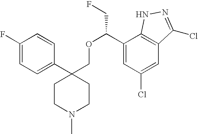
C1(C2(COC(C3=CC(Cl)=CC4=C3NN=C4Cl)CF)CCN(C)CC2)=CC=C(F)C=C1
